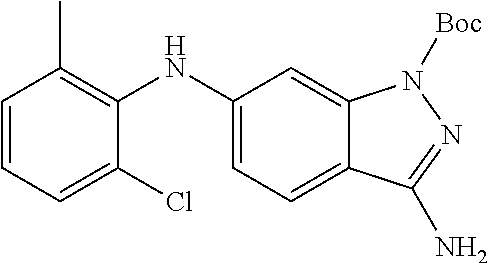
C1=CC=C(Cl)C(NC2=CC=C3C(=C2)N([Boc])N=C3N)=C1C
